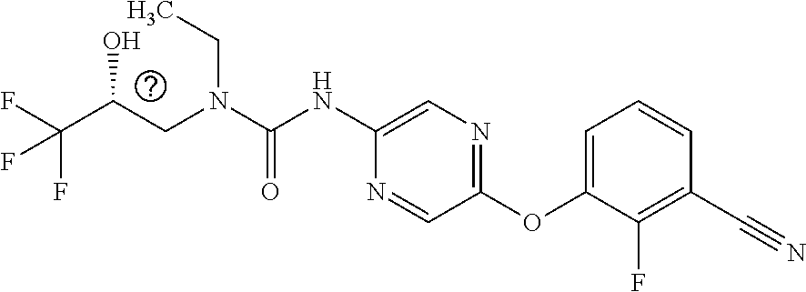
C(O)(CN(CC)C(=O)NC1=CN=C(OC2=CC=CC(C#N)=C2F)C=N1)C(F)(F)F
